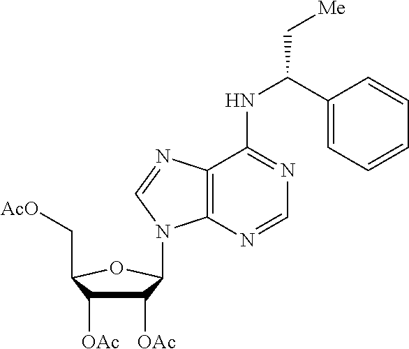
C1([OAc])C([OAc])C(C[AcO])OC1N1C2=C(N=C1)C(NC(C1=CC=CC=C1)C[Me])=NC=N2
